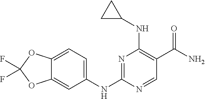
N1=C(NC2=CC=C3C(=C2)OC(F)(F)O3)N=CC(C(N)=O)=C1NC1CC1
